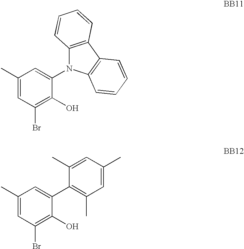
C1(N2C3=C(C4=C2C=CC=C4)C=CC=C3)=CC(C)=CC(Br)=C1O.C1(C2=CC(C)=CC(Br)=C2O)=C(C)C=C(C)C=C1C
